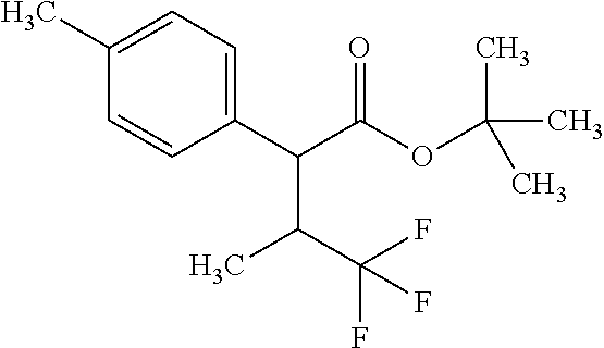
C1(C)=CC=C(C(C(OC(C)(C)C)=O)C(C(F)(F)F)C)C=C1
